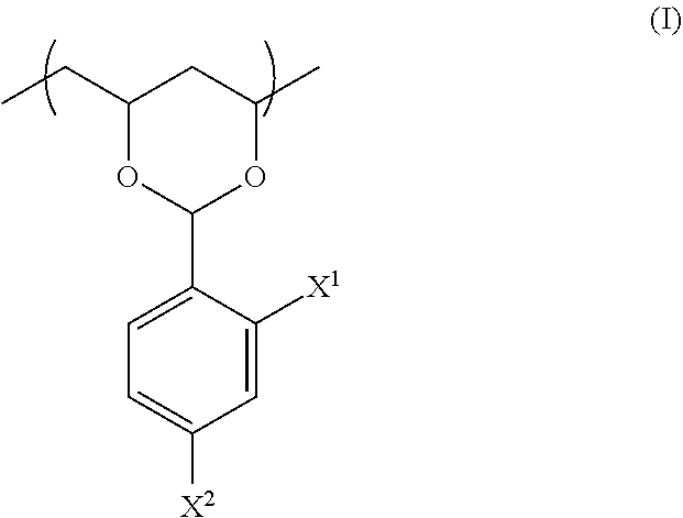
C1=C([X1])C(C2OC(C)CC(CC)O2)=CC=C1[X2]
